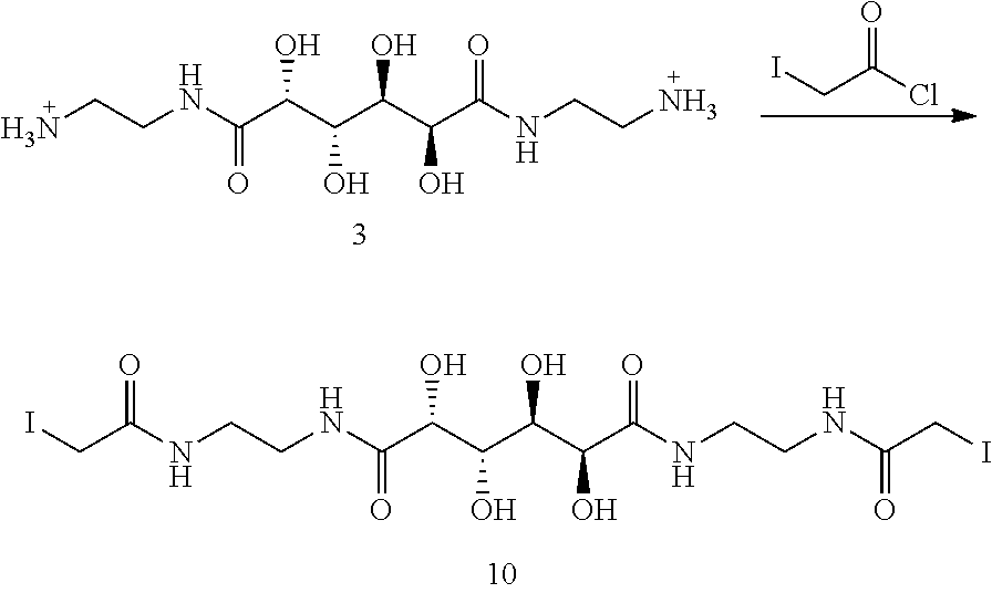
ICC(Cl)=O.N(C(C(C(C(C(C(NCCN)=O)O)O)O)O)=O)CCN.ICC(NCCNC(C(C(C(C(C(NCCNC(CI)=O)=O)O)O)O)O)=O)=O
